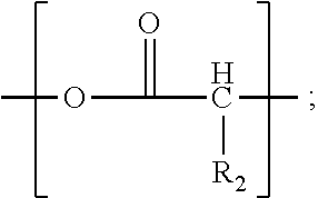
COC(C(C)[R2])=O
